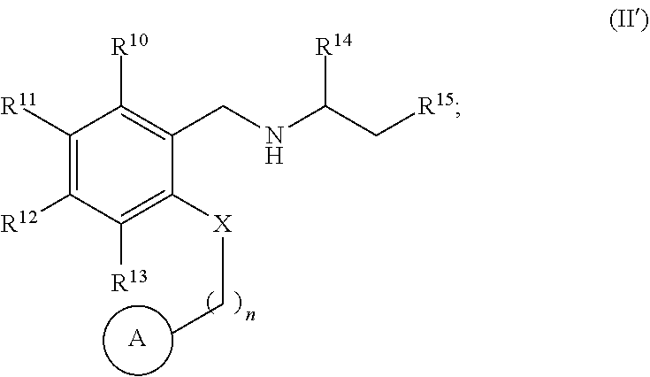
[R14]C(C[R15])NCC1=C([R10])C([R11])=C([R12])C([R13])=C1[X]CC.[A]
